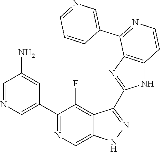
C1=NC=C(C2=NC=C3C(=C2F)C(C2=NC4=C(N2)C=CN=C4C2=CN=CC=C2)=NN3)C=C1N
